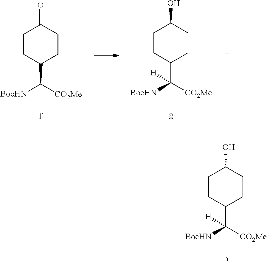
C1(=O)CCC(C([CO2Me])[BocHN])CC1.C1(O)CCC(C([CO2Me])([BocHN])[H])CC1.C1(O)CCC(C([CO2Me])([BocHN])[H])CC1
